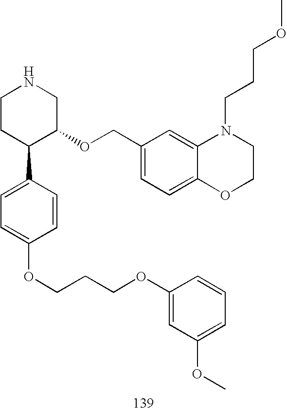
C1CC(C2=CC=C(OCCCOC3=CC(OC)=CC=C3)C=C2)C(OCC2=CC=C3C(=C2)N(CCCOC)CCO3)CN1
